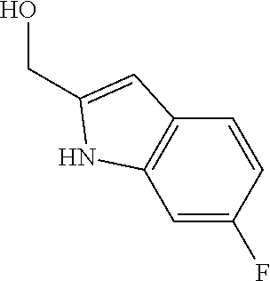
C1=C(F)C=CC2=C1NC(CO)=C2
